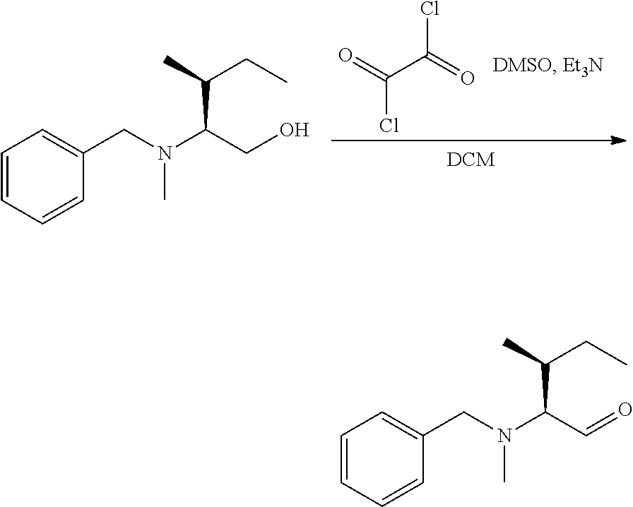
O=C(C(=O)Cl)Cl.C(C(C)CC)(CO)N(CC1=CC=CC=C1)C.C(C(C)CC)(C=O)N(CC1=CC=CC=C1)C
